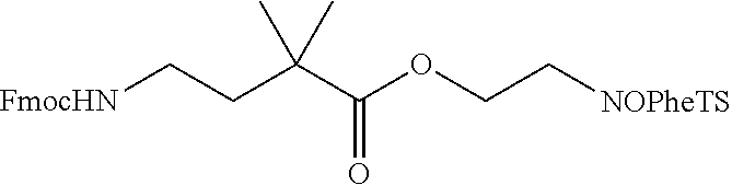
C(C(C)(C)C(OCC[NOPheTS])=O)C[FmocHN]
